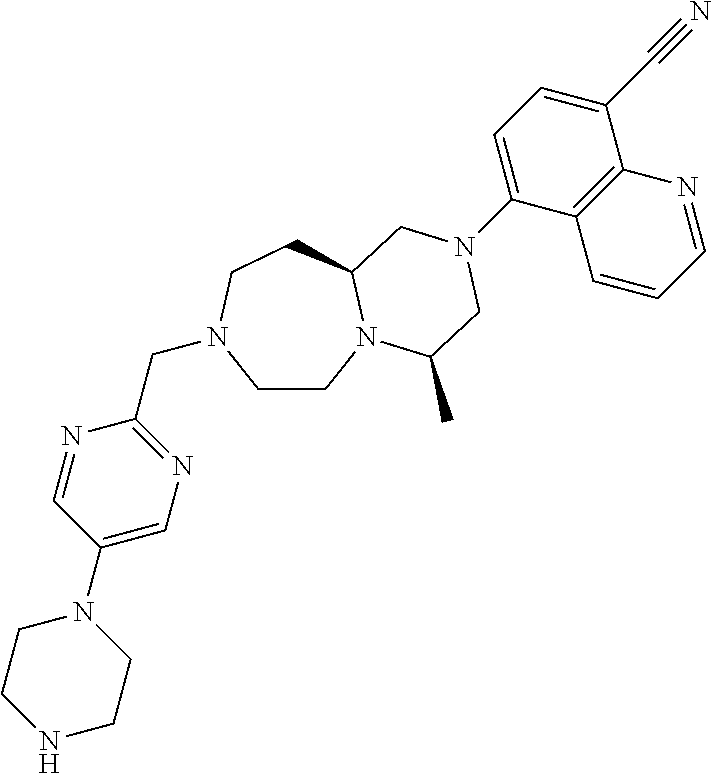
C1CN2C(CCN1CC1=NC=C(N3CCNCC3)C=N1)CN(C1=CC=C(C#N)C3=C1C=CC=N3)CC2C
